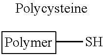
CS
